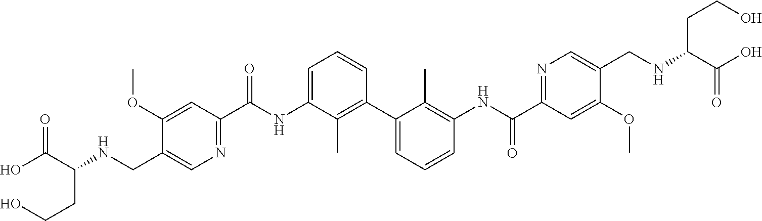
C1=C(NC(=O)C2=NC=C(CNC(C(O)=O)CCO)C(OC)=C2)C(C)=C(C2=CC=CC(NC(=O)C3=NC=C(CNC(C(O)=O)CCO)C(OC)=C3)=C2C)C=C1
